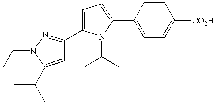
C1=CC(C2=CC=C(C3=NN(CC)C(C(C)C)=C3)N2C(C)C)=CC=C1[CO2H]
